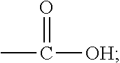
CC(=O)[OH]
